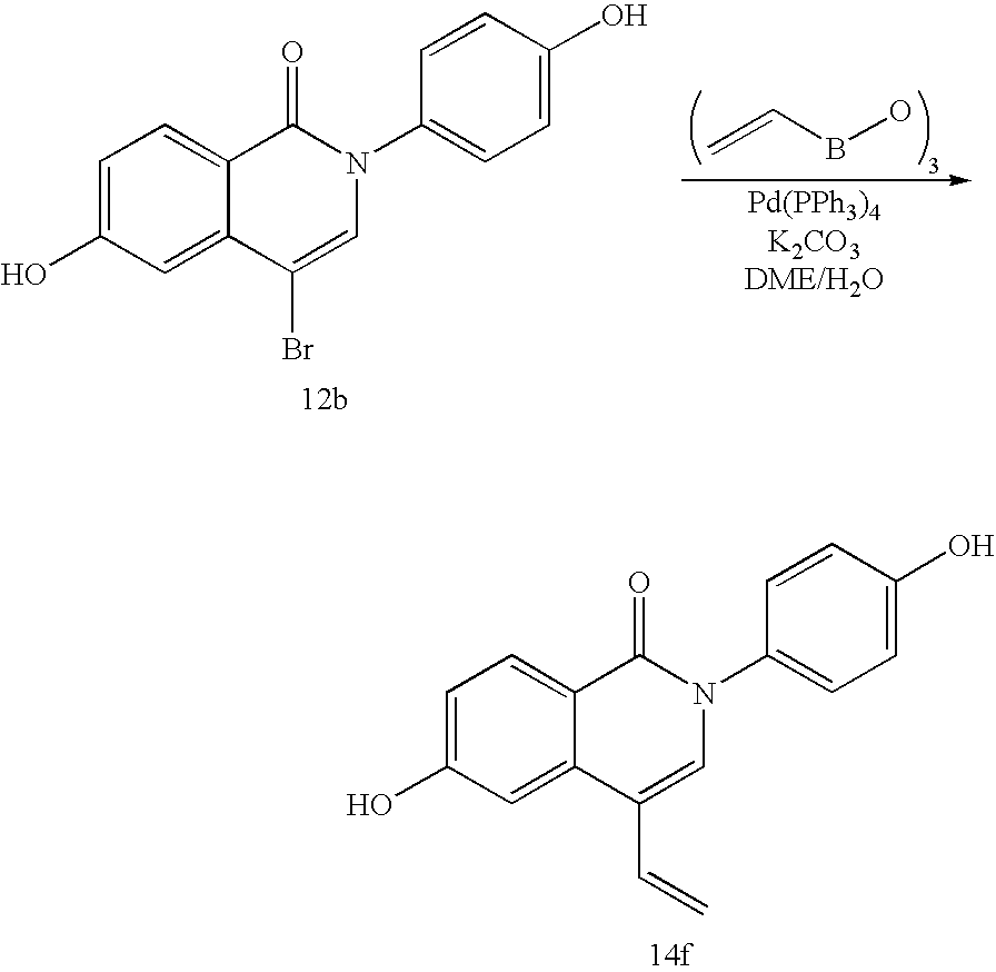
C=CBO.C1=C(O)C=C2C(=C1)C(=O)N(C1=CC=C(O)C=C1)C=C2Br.C1=C(O)C=C2C(=C1)C(=O)N(C1=CC=C(O)C=C1)C=C2C=C
